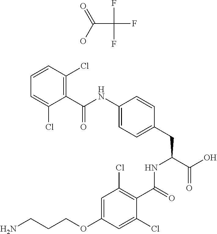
C1=C(OCCCN)C=C(Cl)C(C(=O)NC(CC2=CC=C(NC(C3=C(Cl)C=CC=C3Cl)=O)C=C2)C(O)=O)=C1Cl.C(C(F)(F)F)(O)=O
